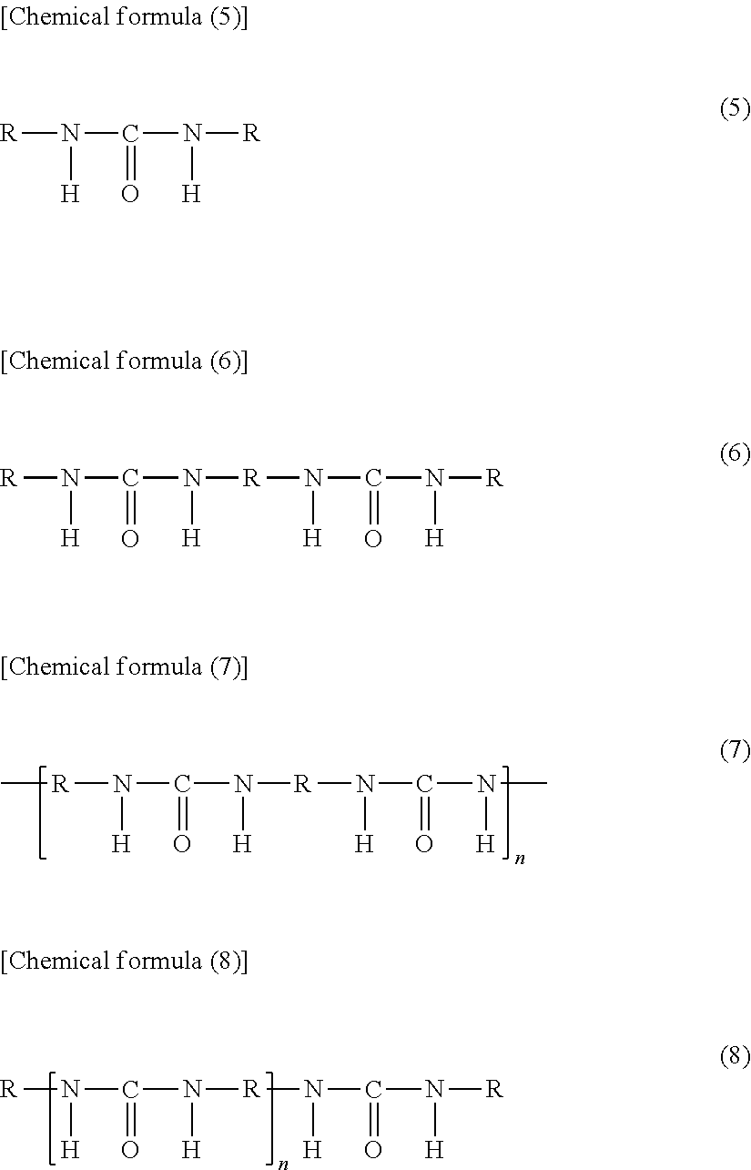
[R](N([H])C(=O)N([H])[R]N([H])C(=O)N(C)[H])C.[R]N([H])C(=O)N([H])[R]N([H])C(=O)N([R])[H].[R]N([H])C(=O)N([H])[R].[R]N([H])C(=O)N([H])[R]N([H])C(=O)N([R])[H]
